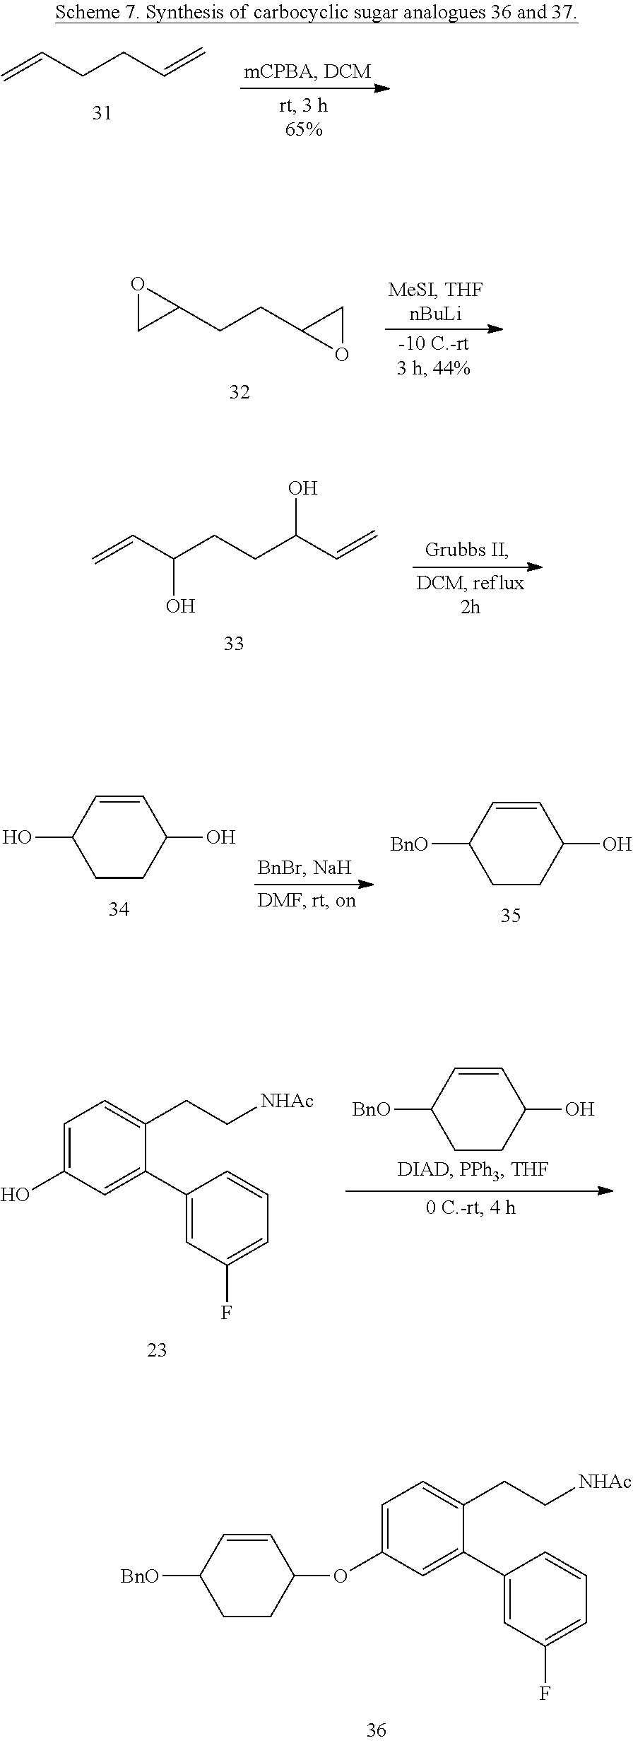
C1=C(OC2CCC([BnO])C=C2)C=C(C2=CC(F)=CC=C2)C(CC[NHAc])=C1.C=CCCC=C.C1(CCC2OC2)OC1.C=CC(CCC(C=C)O)O.C1(O)CCC(O)C=C1.C1([BnO])CCC(O)C=C1.C1([BnO])CCC(O)C=C1.C1=C(O)C=C(C2=CC(F)=CC=C2)C(CC[NHAc])=C1
